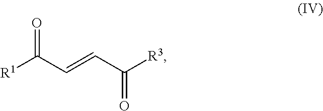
[R1]C(C=CC([R3])=O)=O
